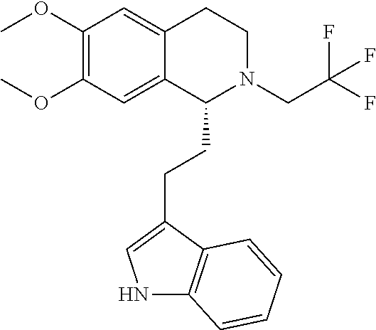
O(C1=C(OC)C=C2C(=C1)C(CCC1=CNC3=C1C=CC=C3)N(CC(F)(F)F)CC2)C
